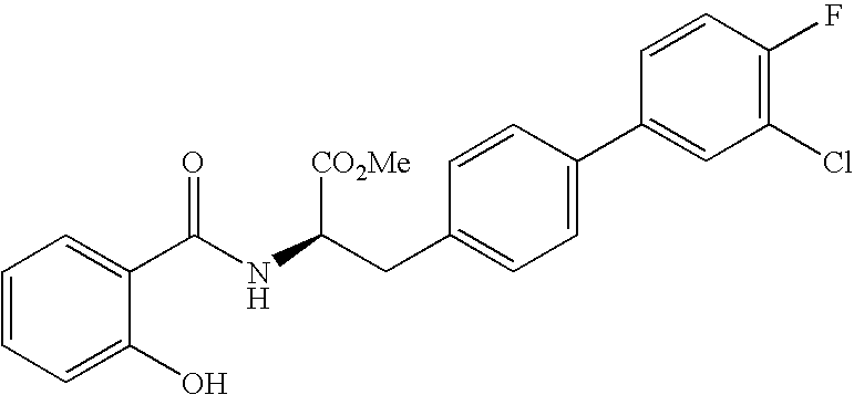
C1=CC=C(O)C(C(NC(CC2=CC=C(C3=CC(Cl)=C(F)C=C3)C=C2)[CO2Me])=O)=C1
